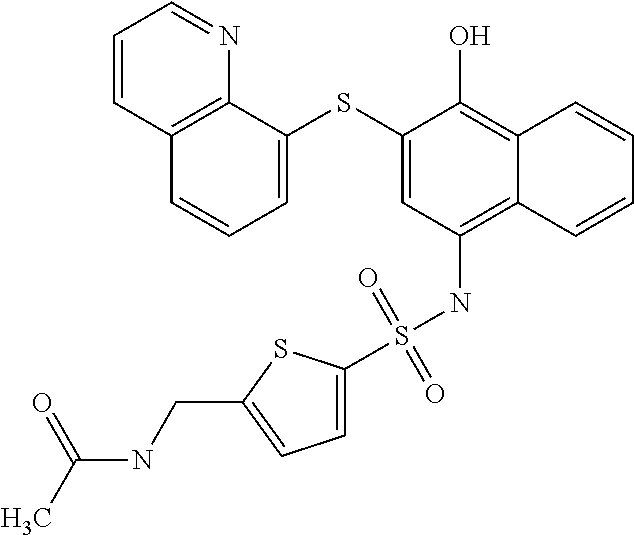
C1=C(SC2=CC=CC3=C2N=CC=C3)C(O)=C2C(=C1NS(C1=CC=C(CNC(C)=O)S1)(=O)=O)C=CC=C2
